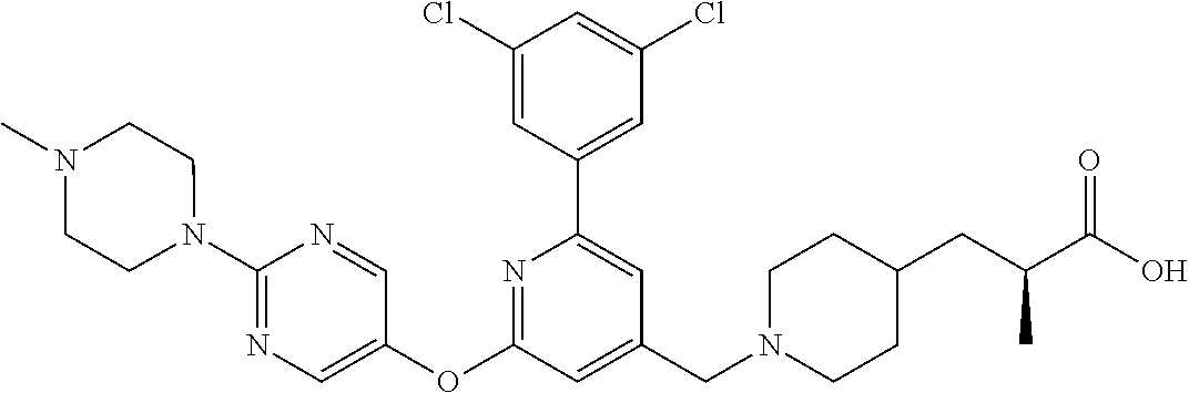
C1(Cl)=CC(C2=CC(CN3CCC(CC(C(=O)O)C)CC3)=CC(OC3=CN=C(N4CCN(C)CC4)N=C3)=N2)=CC(Cl)=C1
